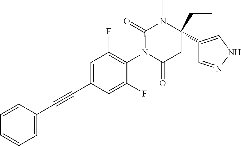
C1=CC(C#CC2=CC(F)=C(N3C(=O)CC(C4=CNN=C4)(CC)N(C)C3=O)C(F)=C2)=CC=C1
